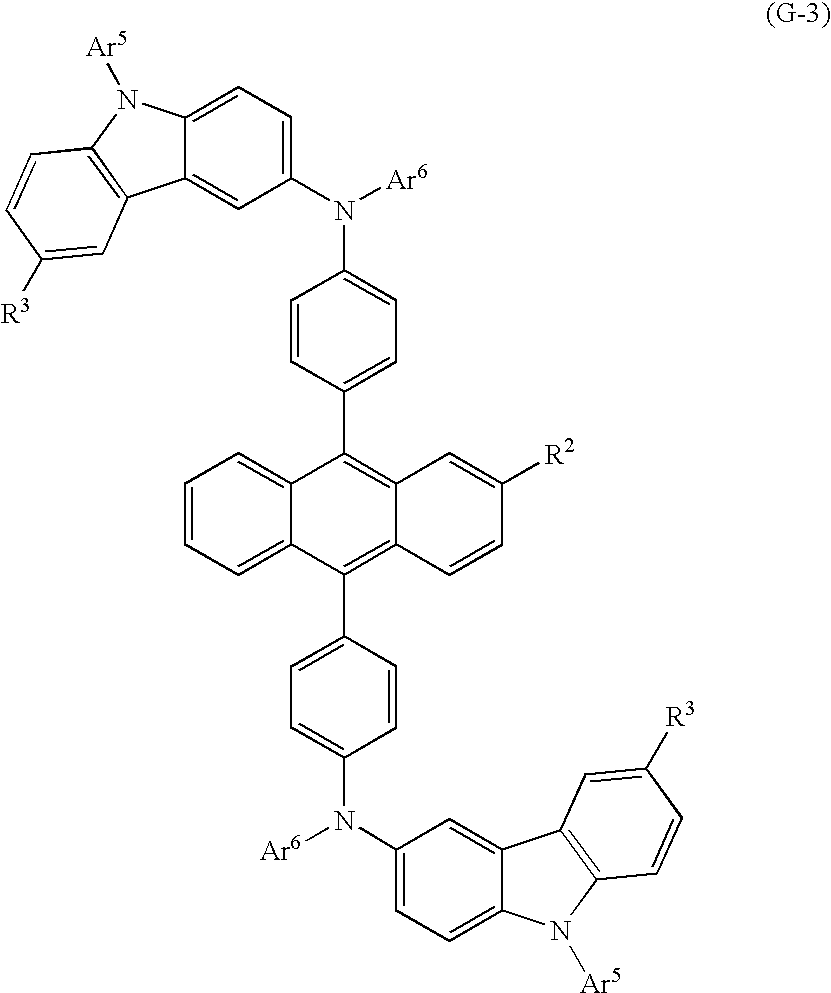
C12=CC=CC=C1C(C1=CC=C(N(C3=CC=C4C(=C3)C3=C(N4[Ar5])C=CC([R3])=C3)[Ar6])C=C1)=C1C(=C2C2=CC=C(N(C3=CC=C4C(=C3)C3=C(N4[Ar5])C=CC([R3])=C3)[Ar6])C=C2)C=C([R2])C=C1
